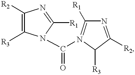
C1([R2])=C([R3])N(C(=O)N2=C([R1])N=C([R2])C2[R3])C([R1])=N1
